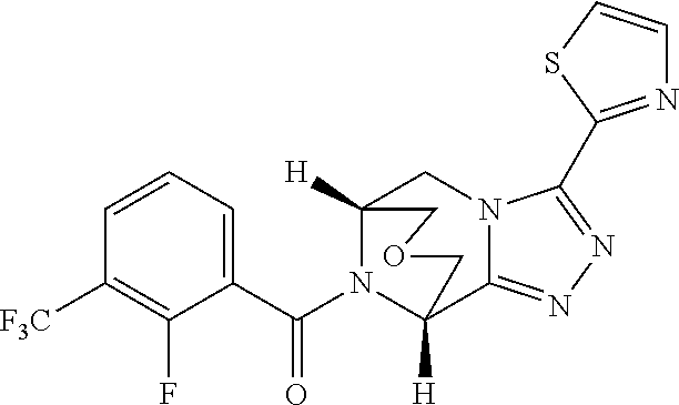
C12([H])CN3C(=NN=C3C3=NC=CS3)C([H])(COC1)N2C(C1=CC=CC([F3C])=C1F)=O
